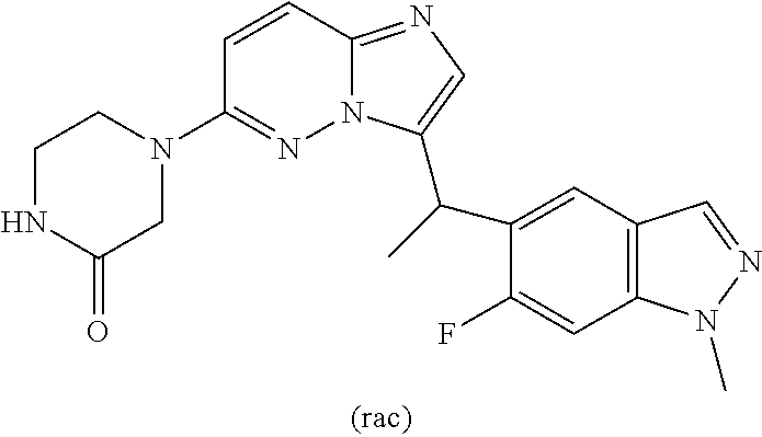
C1=CC2=NC=C(C(C)C3=CC4=C(C=C3F)N(C)N=C4)N2N=C1N1CCNC(=O)C1
